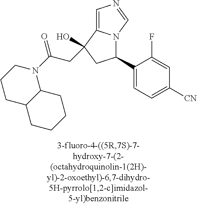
C1(C2=CC=C([CN])C=C2F)N2C(=CN=C2)C(O)(CC(N2CCCC3C2CCCC3)=O)C1
